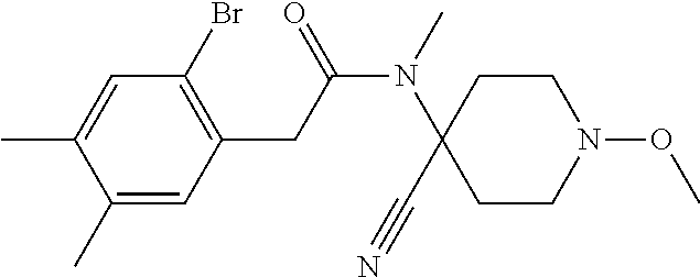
C1(C)=CC(CC(N(C)C2(C#N)CCN(OC)CC2)=O)=C(Br)C=C1C
